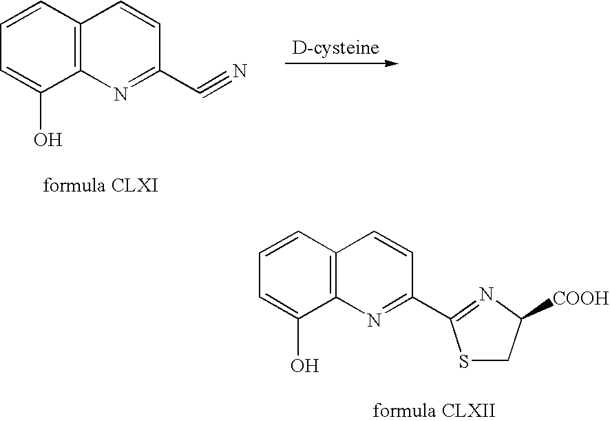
C1=CC2=C(C(O)=C1)N=C(C#N)C=C2.C1=CC2=C(C(O)=C1)N=C(C1=NC([COOH])CS1)C=C2
